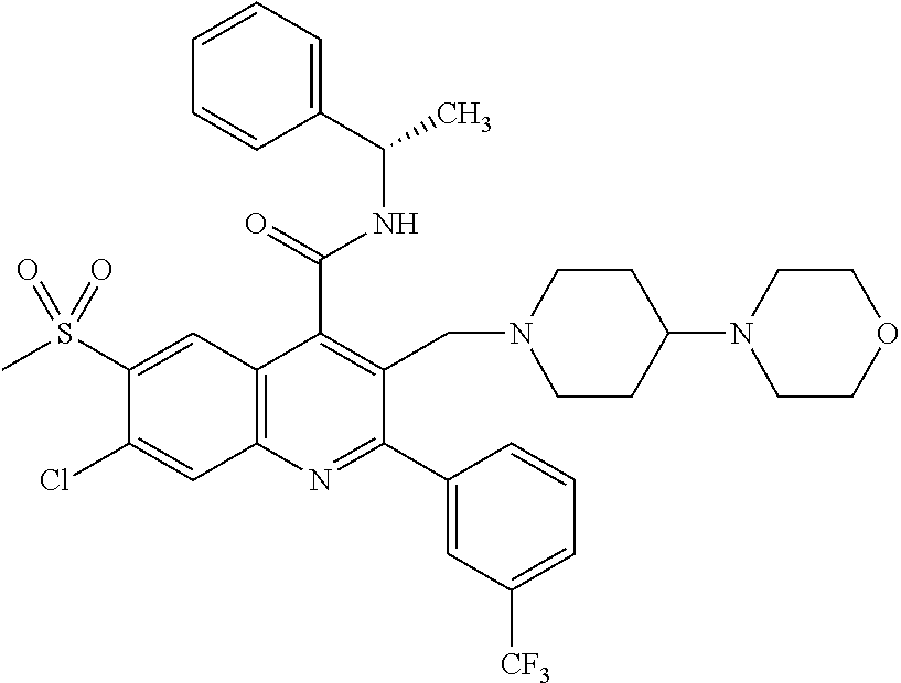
C1(C(=O)NC(C2=CC=CC=C2)C)=C(CN2CCC(N3CCOCC3)CC2)C(C2=CC([CF3])=CC=C2)=NC2=C1C=C(S(C)(=O)=O)C(Cl)=C2
